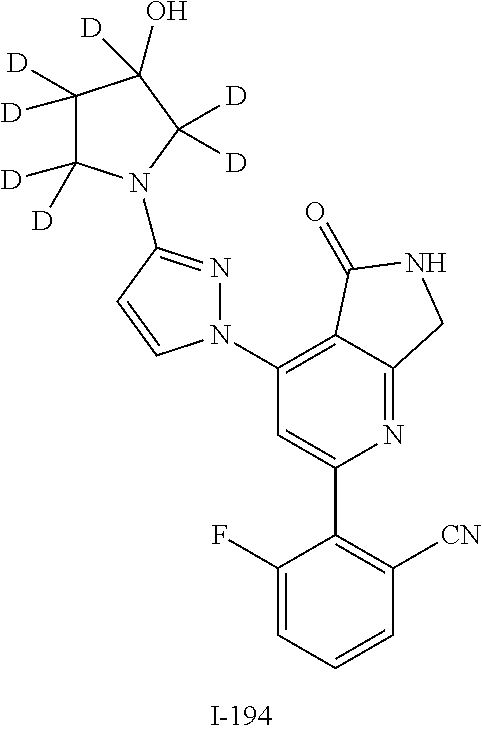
N1=C(N2C([D])([D])C([D])([D])C(O)([D])C2([D])[D])C=CN1C1=C2C(=NC(C3=C([CN])C=CC=C3F)=C1)CNC2=O
